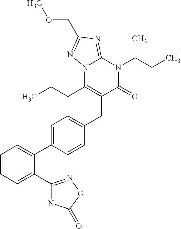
C1=CC=C(C2=NOC(=O)N2)C(C2=CC=C(CC3=C(CCC)N4C(=NC(COC)=N4)N(C(CC)C)C3=O)C=C2)=C1
